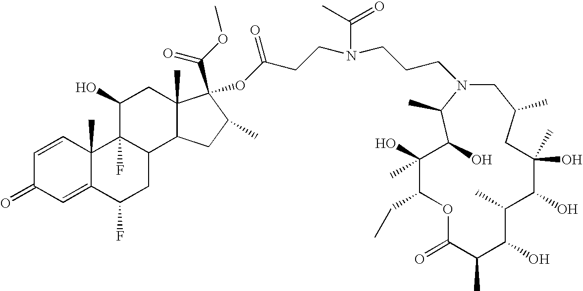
C1(C)(O)C(CC)OC(=O)C(C)C(O)C(C)C(O)C(C)(O)CC(C)CN(CCCN(CCC(OC2(C(OC)=O)C3(C)C(C4CC(F)C5=CC(=O)C=CC5(C)C4(F)C(O)C3)CC2C)=O)C(=O)C)C(C)C1O
